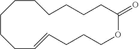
C1C=CCCCOC(=O)CCCCCCCC1
